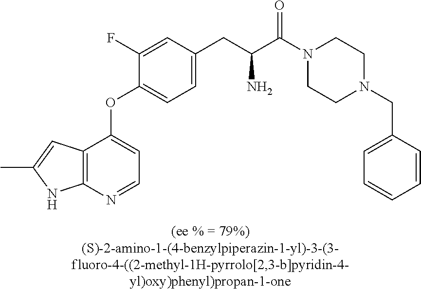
C1(F)=CC(CC(C(=O)N2CCN(CC3=CC=CC=C3)CC2)N)=CC=C1OC1=CC=NC2=C1C=C(C)N2
